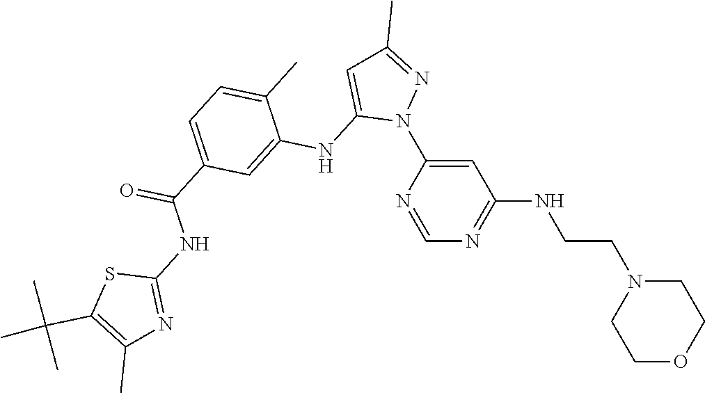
C1=NC(N2N=C(C)C=C2NC2=CC(C(=O)NC3=NC(C)=C(C(C)(C)C)S3)=CC=C2C)=CC(NCCN2CCOCC2)=N1
